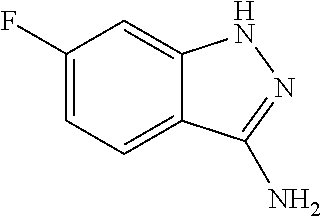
C1(F)=CC=C2C(=C1)NN=C2N
